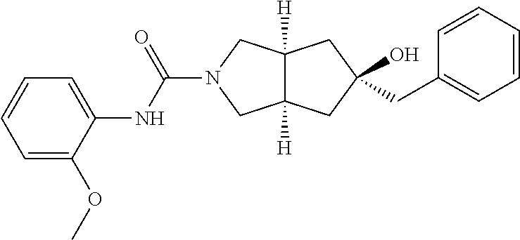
C(N1CC2([H])C([H])(C1)CC(O)(CC1=CC=CC=C1)C2)(NC1=CC=CC=C1OC)=O
